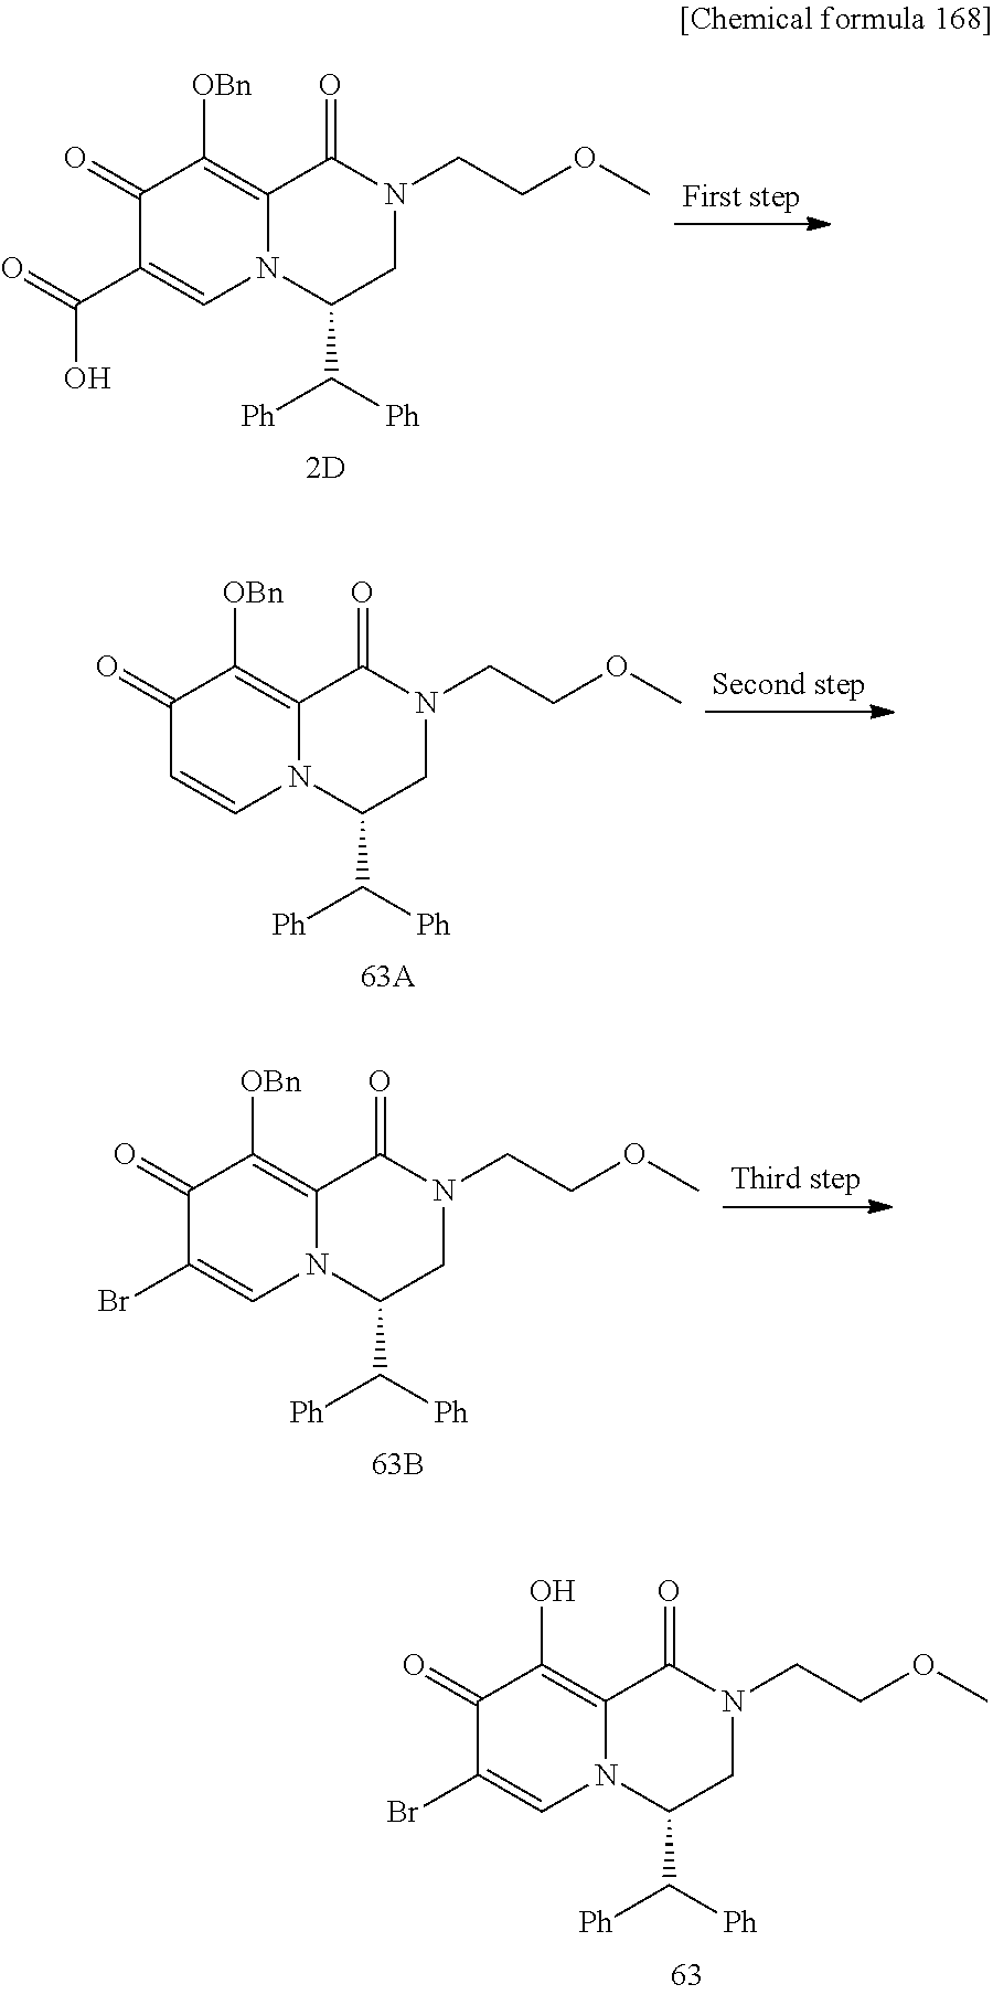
C1(=O)C(Br)=CN2C(=C1O)C(=O)N(CCOC)CC2C([Ph])[Ph].C1(=O)C(C(O)=O)=CN2C(=C1[OBn])C(=O)N(CCOC)CC2C([Ph])[Ph].C1(=O)C=CN2C(=C1[OBn])C(=O)N(CCOC)CC2C([Ph])[Ph].C1(=O)C(Br)=CN2C(=C1[OBn])C(=O)N(CCOC)CC2C([Ph])[Ph]
